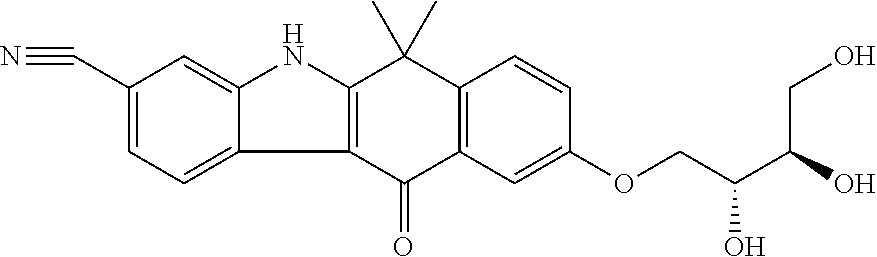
C12=C(C(=O)C3=C(C1(C)C)C=CC(OCC(O)C(O)CO)=C3)C1=CC=C(C#N)C=C1N2
